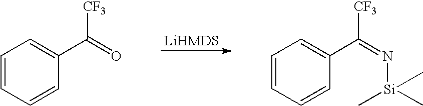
C1=CC=CC(C(=O)[CF3])=C1.C1=CC=CC(C(=N[Si](C)(C)C)[CF3])=C1
